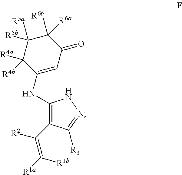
C1(NC2=CC(=O)C([R6a])([R6b])C([R5b])([R5a])C2([R4a])[R4b])=C(C([R2])=C([R1a])[R1b])C([R3])=NN1
